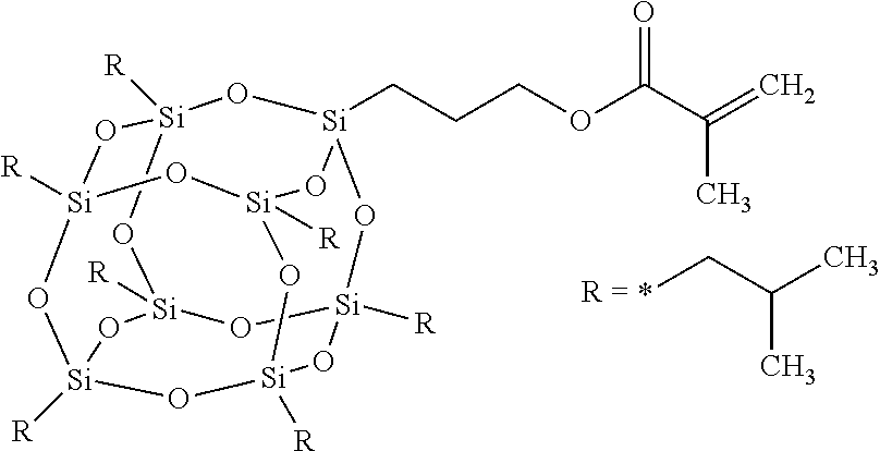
[Si]12([R])O[Si]3([R])O[Si]4([R])O[Si]([R])(O1)O[Si]1(CCCOC(C(=C)C)=O)O[Si]([R])(O2)O[Si]([R])(O3)O[Si]([R])(O4)O1.*CC(C)C
